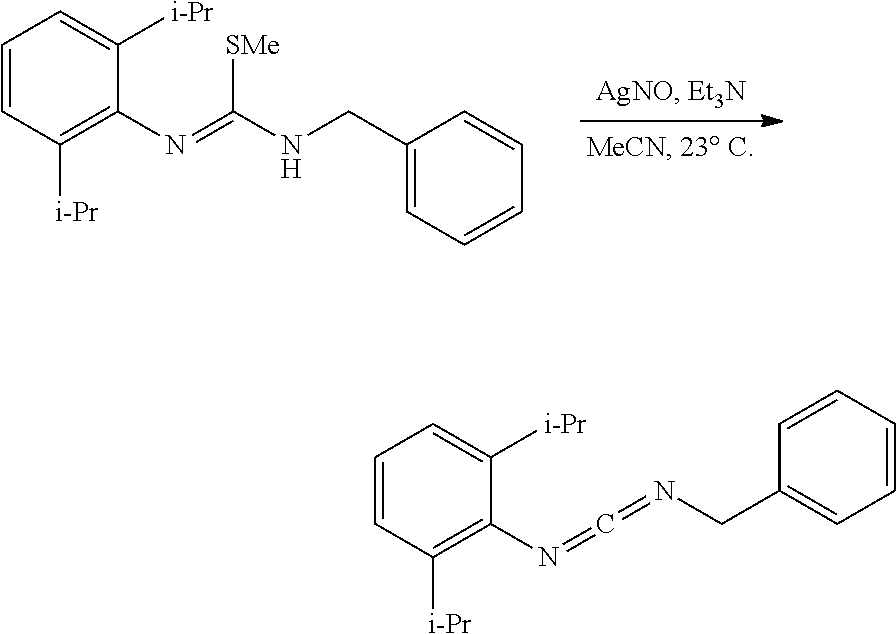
C1=CC([i-Pr])=C(N=C(NCC2=CC=CC=C2)[SMe])C([i-Pr])=C1.C1=CC([i-Pr])=C(N=C=NCC2=CC=CC=C2)C([i-Pr])=C1
